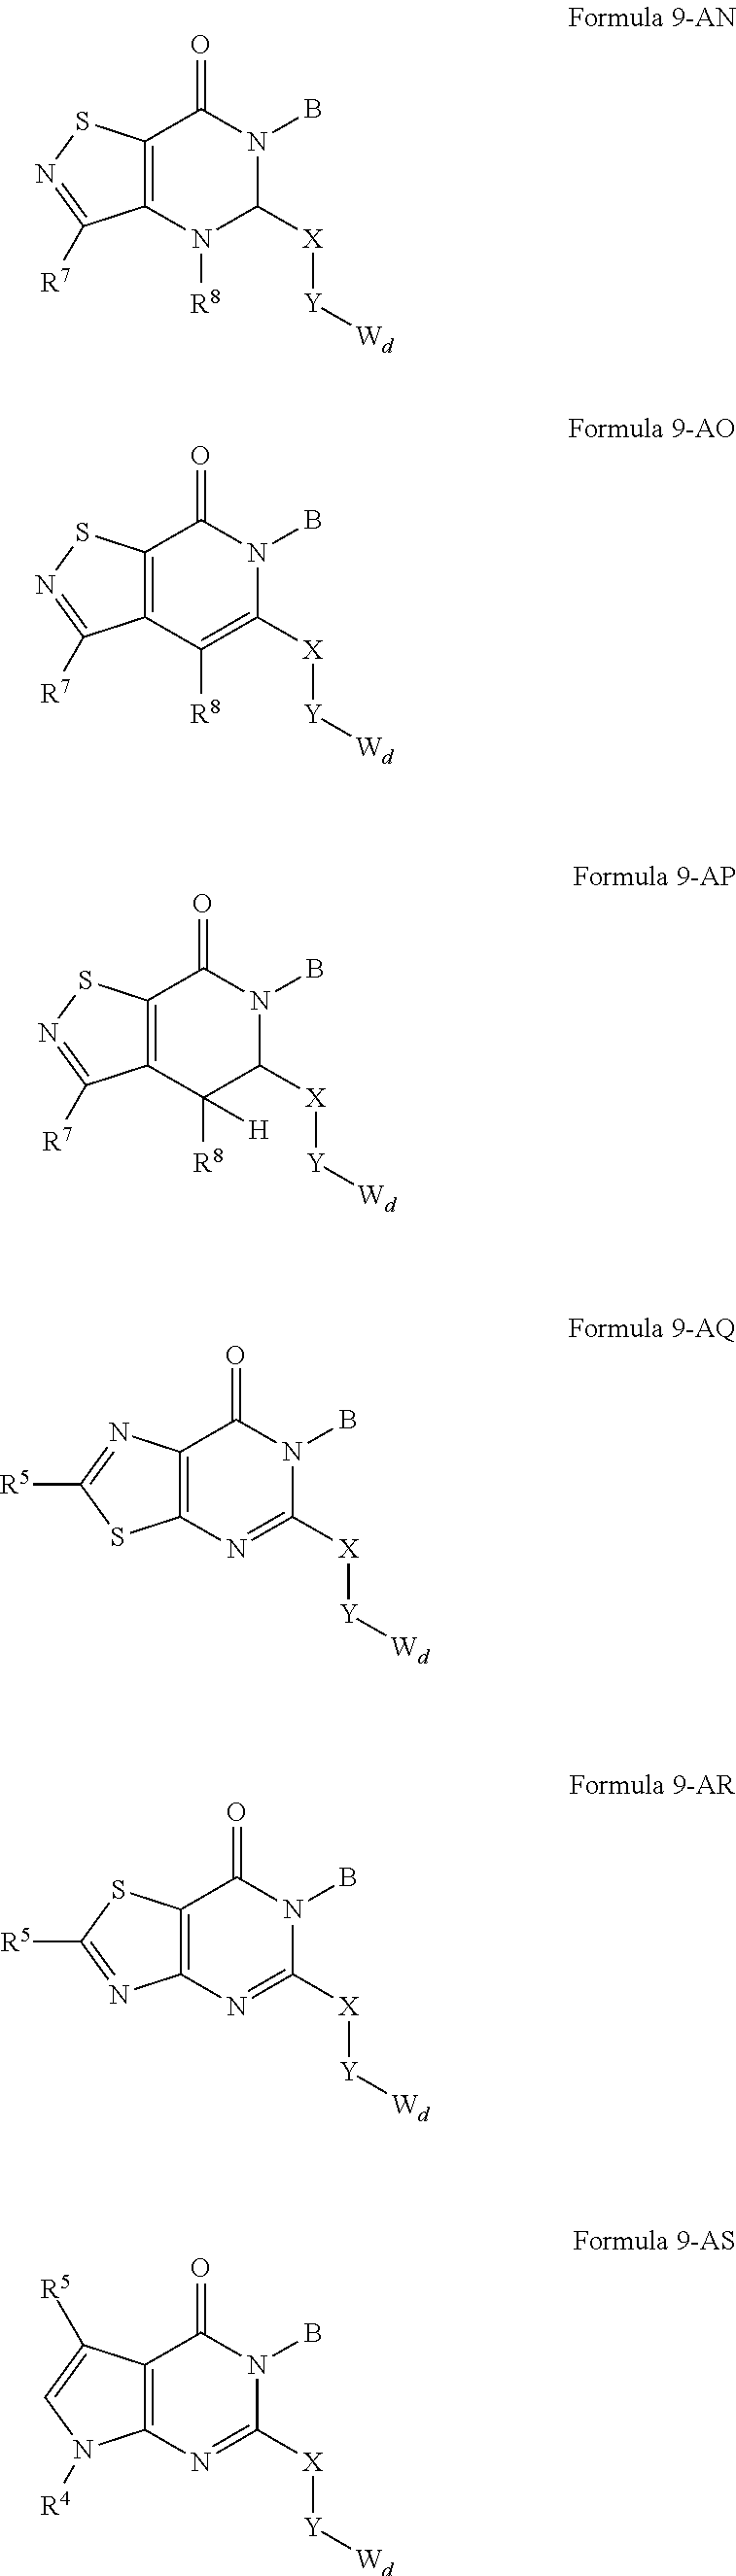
C12=C(N([R8])C([X][Y][Wd])N(B)C1=O)C([R7])=NS2.C12=C(C([R8])=C([X][Y][Wd])N(B)C1=O)C([R7])=NS2.C12=C(C([R8])([H])C([X][Y][Wd])N(B)C1=O)C([R7])=NS2.C12=C(N=C([X][Y][Wd])N(B)C1=O)SC([R5])=N2.C12=C(N=C([X][Y][Wd])N(B)C1=O)N=C([R5])S2.C12=C(N=C([X][Y][Wd])N(B)C1=O)N([R4])C=C2[R5]
